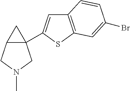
C12(C3=CC4=C(S3)C=C(Br)C=C4)C(CN(C)C1)C2
